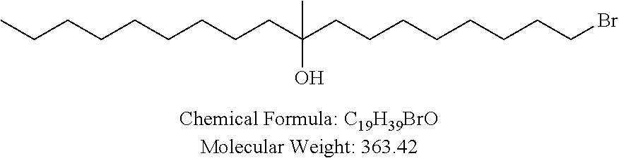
C(CCCCCCCC(CCCCCCCCBr)(O)C)C
